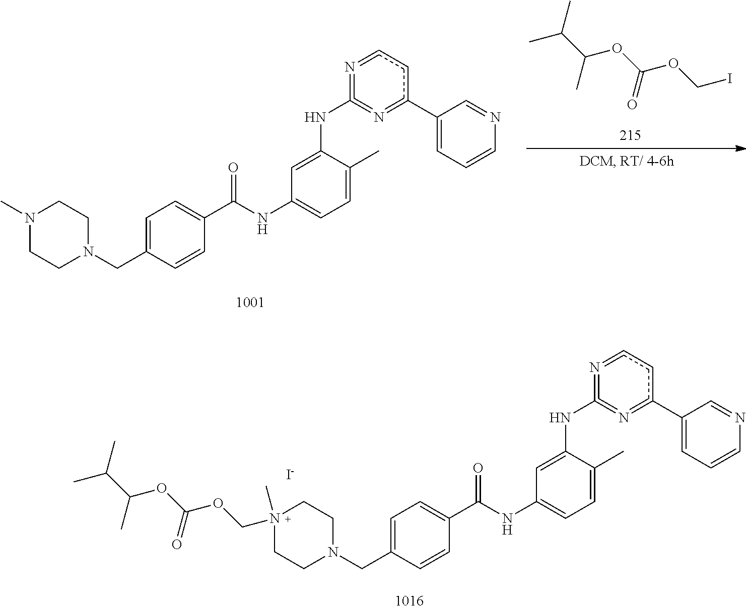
C1=C(CN2CCN(C)CC2)C=CC(C(NC2=CC=C(C)C(NC3=N=c(C4=CC=CN=C4)cc=N=3)=C2)=O)=C1.CC(OC(OCI)=O)C(C)C.C1=C(CN2CCN(COC(OC(C(C)C)C)=O)(C)CC2)C=CC(C(NC2=CC=C(C)C(NC3=N=c(C4=CC=CN=C4)cc=N=3)=C2)=O)=C1.[I-]
